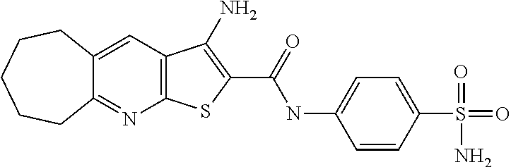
C12=C(C=C3C(=N1)CCCCC3)C(N)=C(C(NC1=CC=C(S(=O)(=O)N)C=C1)=O)S2
